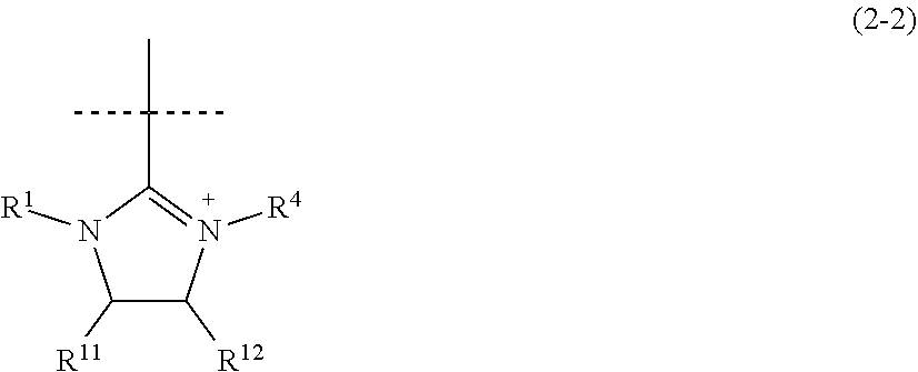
C1([R11])C([R12])N([R4])=C(C(C)(C)C)N1[R1]
